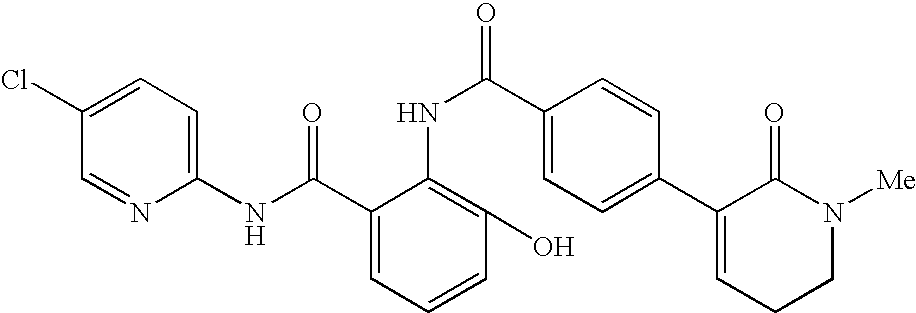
C1(NC(=O)C2=CC=CC(O)=C2NC(=O)C2=CC=C(C3=CCCN([Me])C3=O)C=C2)=CC=C(Cl)C=N1
